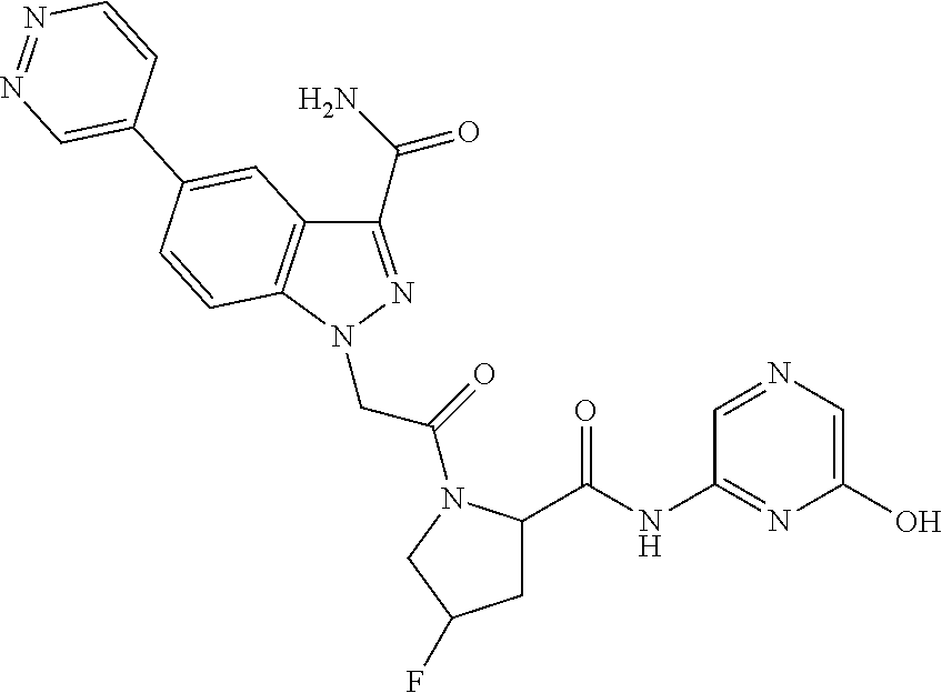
C1(C(N)=O)=NN(CC(=O)N2C(C(NC3=NC(O)=CN=C3)=O)CC(F)C2)C2=C1C=C(C1=CN=NC=C1)C=C2
